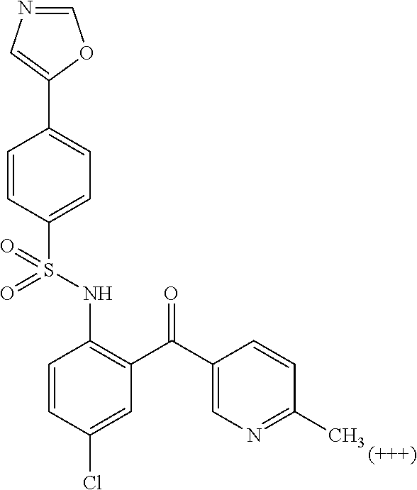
C1=CC(Cl)=CC(C(C2=CN=C(C)C=C2)=O)=C1NS(C1=CC=C(C2=CN=CO2)C=C1)(=O)=O
